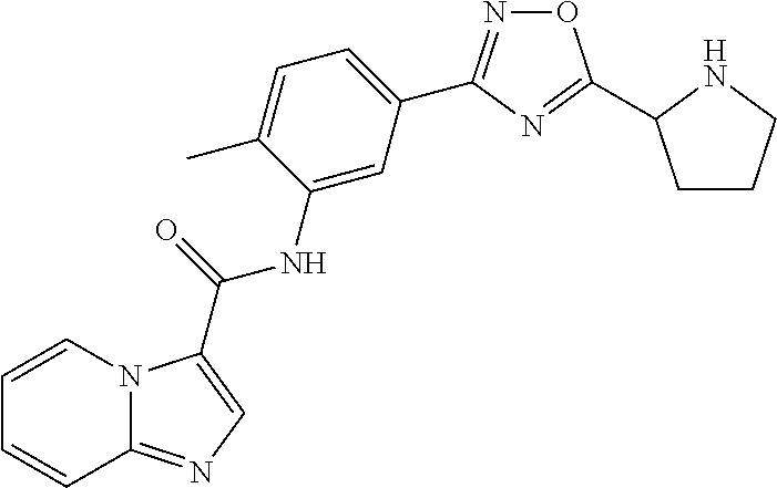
C1=CN2C(=NC=C2C(=O)NC2=CC(C3=NOC(C4CCCN4)=N3)=CC=C2C)C=C1
